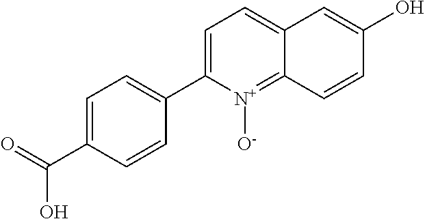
C1=C(C(O)=O)C=CC(C2=CC=C3C(=[N+]2[O-])C=CC(O)=C3)=C1
